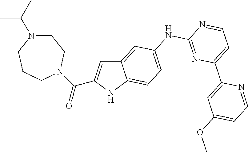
C(=O)(C1=CC2=CC(NC3=NC(C4=CC(OC)=CC=N4)=CC=N3)=CC=C2N1)N1CCCN(C(C)C)CC1
